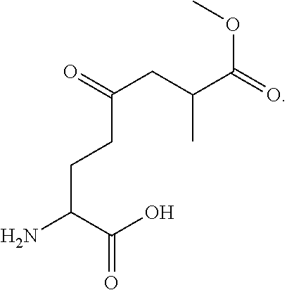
NC(C(O)=O)CCC(CC(C(=O)OC)C)=O
